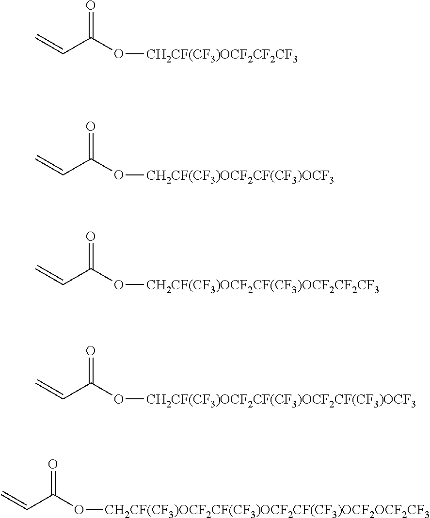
C=CC(O[CH2CF(CF3)OCF2CF(CF3)OCF2CF2CF3])=O.C=CC(O[CH2CF(CF3)OCF2CF2CF3])=O.C=CC(O[CH2CF(CF3)OCF2CF(CF3)OCF3])=O.C=CC(O[CH2CF(CF3)OCF2CF(CF3)OCF2CF(CF3)OCF3])=O.C=CC(O[CH2CF(CF3)OCF2CF(CF3)OCF2CF(CF3)OCF2OCF2CF3])=O
